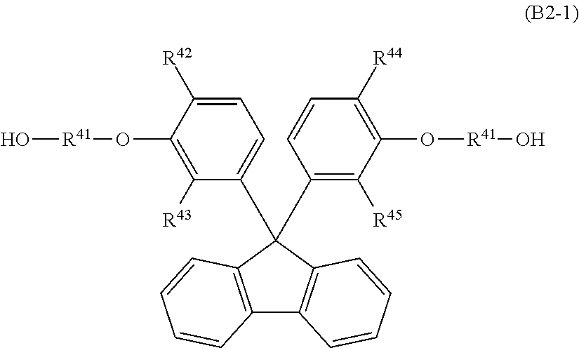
C12=C(C=CC=C1)C(C1=CC=C([R42])C(O[R41]O)=C1[R43])(C1=C([R45])C(O[R41]O)=C([R44])C=C1)C1=C2C=CC=C1
